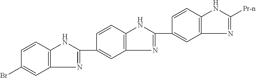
C1=C(C2=NC3=C(C=CC(Br)=C3)N2)C=CC2=C1N=C(C1=CC3=C(C=C1)NC([Pr-n])=N3)N2
